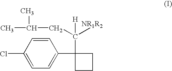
C1(Cl)=CC=C(C2(C([H])(CC(C)C)[NR1R2])CCC2)C=C1
